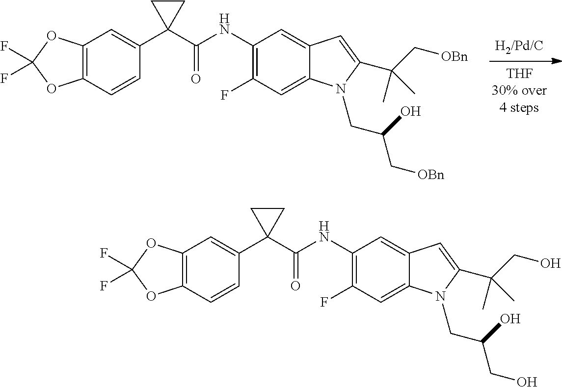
C12=C(C=C(C3(C(NC4=C(F)C=C5C(=C4)C=C(C(C[OBn])(C)C)N5CC(O)C[OBn])=O)CC3)C=C1)OC(F)(F)O2.C12=C(C=C(C3(C(NC4=C(F)C=C5C(=C4)C=C(C(CO)(C)C)N5CC(O)CO)=O)CC3)C=C1)OC(F)(F)O2
